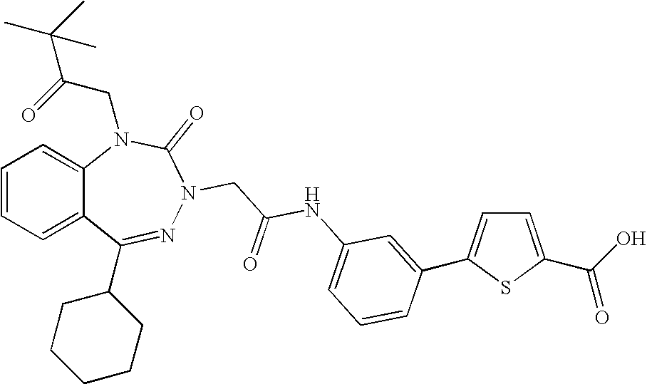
C1=CC=C2C(=C1)N(CC(=O)C(C)(C)C)C(=O)N(CC(NC1=CC=CC(C3=CC=C(C(O)=O)S3)=C1)=O)N=C2C1CCCCC1
